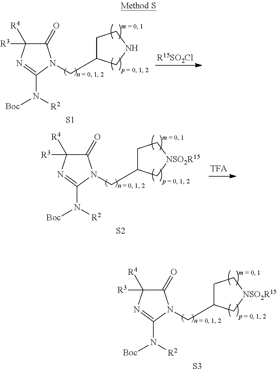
C1(=O)C([R3])([R4])N=C(N([R2])[Boc])N1CC1CCNC1.[S1].[R15SO2Cl].C1(=O)C([R3])([R4])N=C(N([R2])[Boc])N1CC1CC[NSO2R15]C1.[S2].C1(=O)C([R3])([R4])N=C(N([R2])[Boc])N1CC1CC[NSO2R15]C1.[S3]
